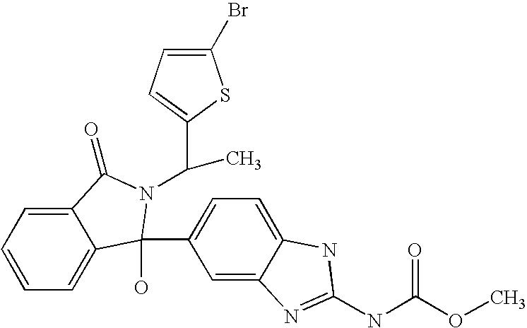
C1=CC=C2C(=C1)C(O)(C1=CC=C3C(=C1)N=C(NC(OC)=O)N3)N(C(C)C1=CC=C(Br)S1)C2=O
